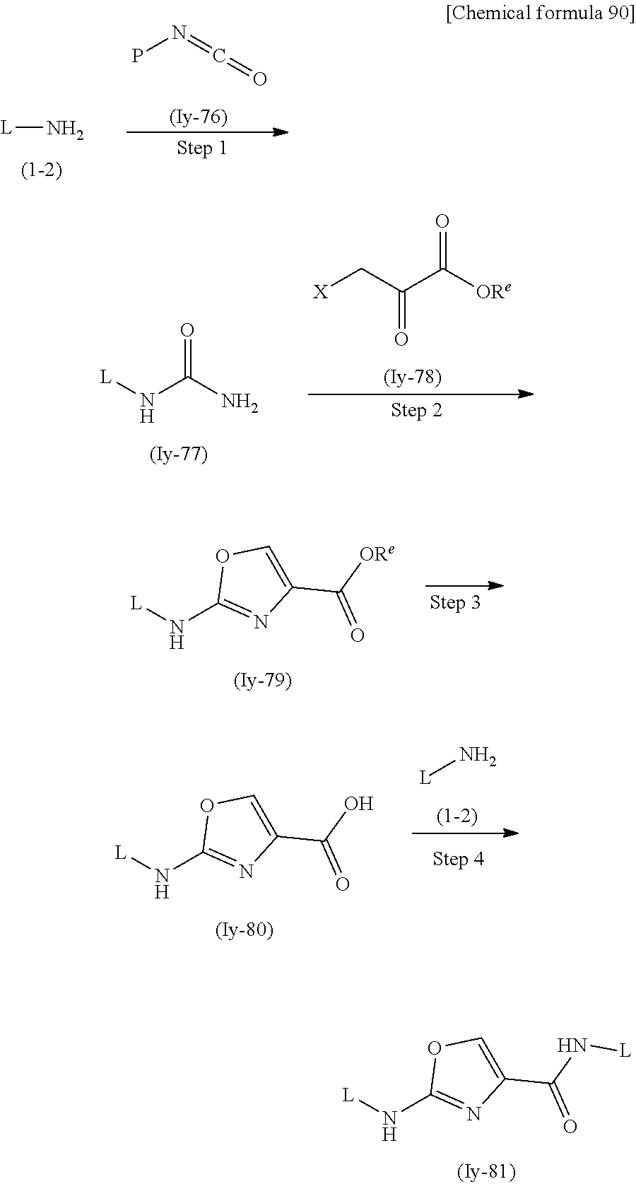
N(C1=NC(C(N[L])=O)=CO1)[L].PN=C=O.[L]N.N(C(N)=O)[L].C(C([ORe])=O)(C[X])=O.N(C1=NC(C([ORe])=O)=CO1)[L].N(C1=NC(C(O)=O)=CO1)[L].[L]N
